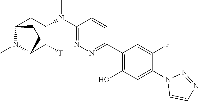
C1(N(C2=NN=C(C3=C(O)C=C(N4C=CN=N4)C(F)=C3)C=C2)C)CC2N(C)C(C1F)CC2
